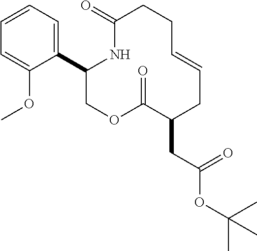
C1(C2=CC=CC=C2OC)COC(=O)C(CC(OC(C)(C)C)=O)CC=CCCC(=O)N1
